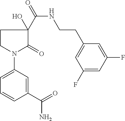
C1CN(C2=CC=CC(C(=O)N)=C2)C(=O)C1(C(NCCC1=CC(F)=CC(F)=C1)=O)O
